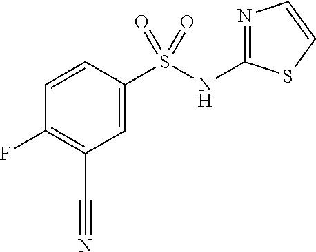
FC1=C(C#N)C=C(S(NC2=NC=CS2)(=O)=O)C=C1
